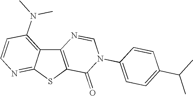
C12=C(SC3=NC=CC(N(C)C)=C13)C(=O)N(C1=CC=C(C(C)C)C=C1)C=N2
